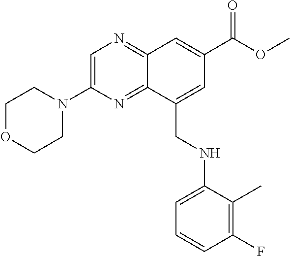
C1=C(N2CCOCC2)N=C2C(=N1)C=C(C(OC)=O)C=C2CNC1=CC=CC(F)=C1C
